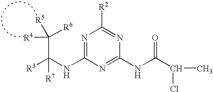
C1(NC([R3])(C([R6])([R4])[R5])[R7])=NC([R2])=NC(NC(C(Cl)C)=O)=N1
